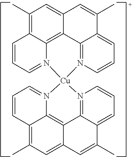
C1(C)=C2C3=C4C(=C1)C=C(C)C1=CC=CN(=C41)[Cu]1(N3=CC=C2)N2=CC=CC3=C(C)C=C4C(=C32)C2=N1C=CC=C2C(C)=C4
